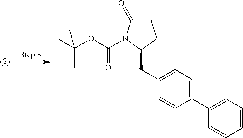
C1(C2=CC=CC=C2)=CC=C(CC2N(C(OC(C)(C)C)=O)C(=O)CC2)C=C1
